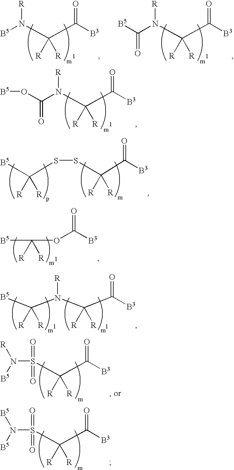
N(C([R])([R])C([B3])=O)([B5])[R].N(C([R])([R])C([B3])=O)(C([B5])=O)[R].N(C([R])([R])C([B3])=O)(C(O[B5])=O)[R].[B5]C([R])([R])SSC([R])([R])C([B3])=O.[B5]C(OC([B3])=O)([R])[R].C(N(C([R])([R])C([B3])=O)[R])([R])([R])[B5].S(C([R])([R])C([B3])=O)(=O)(=O)N([R])[B5].S(C([R])([R])C([B3])=O)(=O)(=O)N([B5])[B5]
